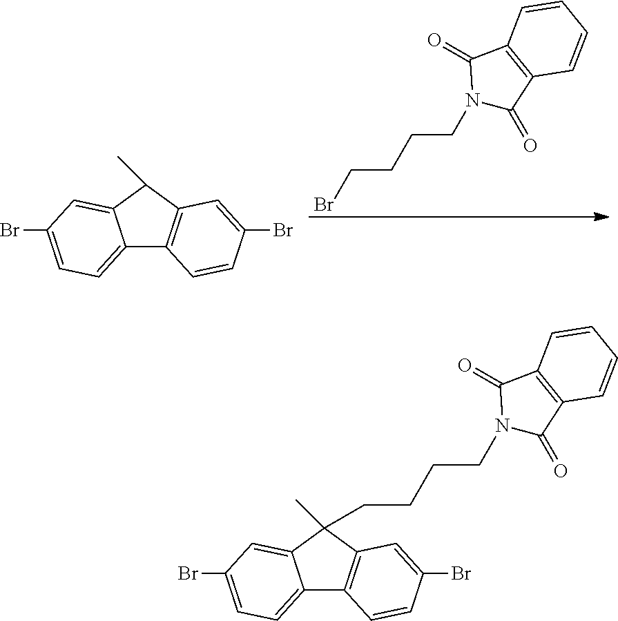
C12=CC=C(Br)C=C1C(C)C1=C2C=CC(Br)=C1.C(CBr)CCN1C(=O)C2=C(C1=O)C=CC=C2.C12=CC=C(Br)C=C1C(C)(CCCCN1C(=O)C3=C(C1=O)C=CC=C3)C1=C2C=CC(Br)=C1
